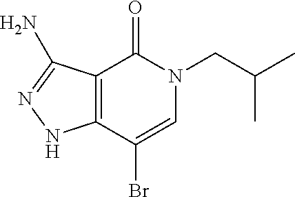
C12=C(C(Br)=CN(CC(C)C)C1=O)NN=C2N
